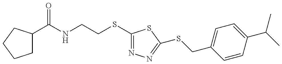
C1C(C(=O)NCCSC2=NN=C(SCC3=CC=C(C(C)C)C=C3)S2)CCC1
